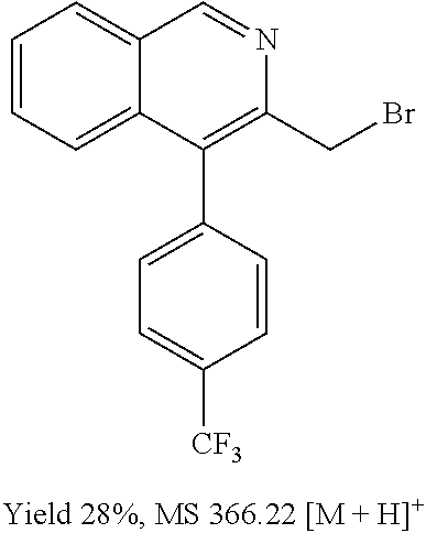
C1=CC=C2C(=C1)C=NC(CBr)=C2C1=CC=C([CF3])C=C1
